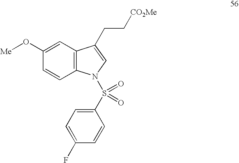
C1=C(O[Me])C=CC2=C1C(CC[CO2Me])=CN2S(=O)(=O)C1=CC=C(F)C=C1
